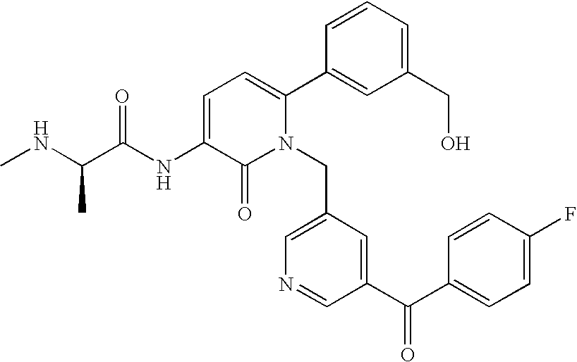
C1=C(NC(C(NC)C)=O)C(=O)N(CC2=CN=CC(C(C3=CC=C(F)C=C3)=O)=C2)C(C2=CC(CO)=CC=C2)=C1
